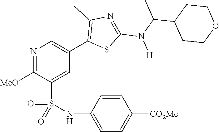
N1=C([MeO])C(S(NC2=CC=C([CO2Me])C=C2)(=O)=O)=CC(C2=C(C)N=C(N(C(C)C3CCOCC3)[H])S2)=C1
